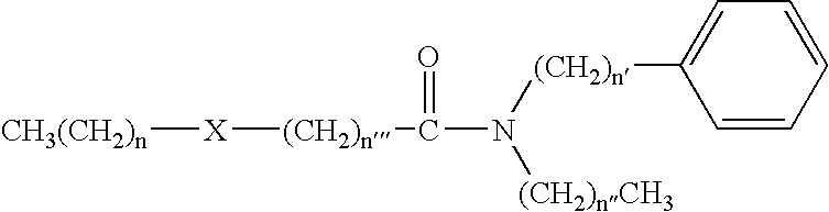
[CH3(CH2)n][X][(CH2)n]C(N([(CH2)n]C1=CC=CC=C1)[(CH2)nCH3])=O
